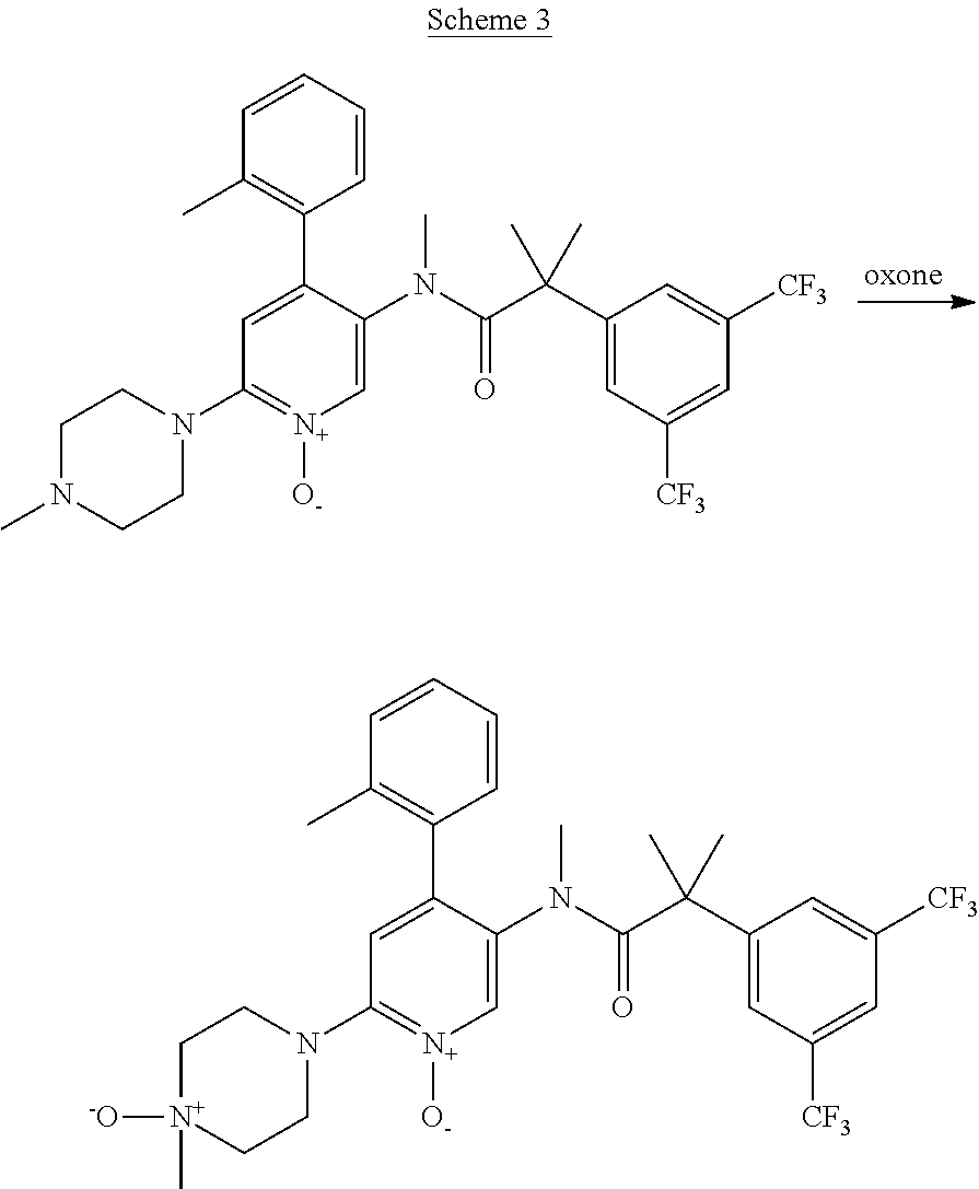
C1=C(N(C(C(C2=CC([CF3])=CC([CF3])=C2)(C)C)=O)C)C(C2=C(C)C=CC=C2)=CC(N2CCN(C)CC2)=[N+]1[O-].C1=C(N(C(C(C2=CC([CF3])=CC([CF3])=C2)(C)C)=O)C)C(C2=C(C)C=CC=C2)=CC(N2CC[N+]([-O])(C)CC2)=[N+]1[O-]
